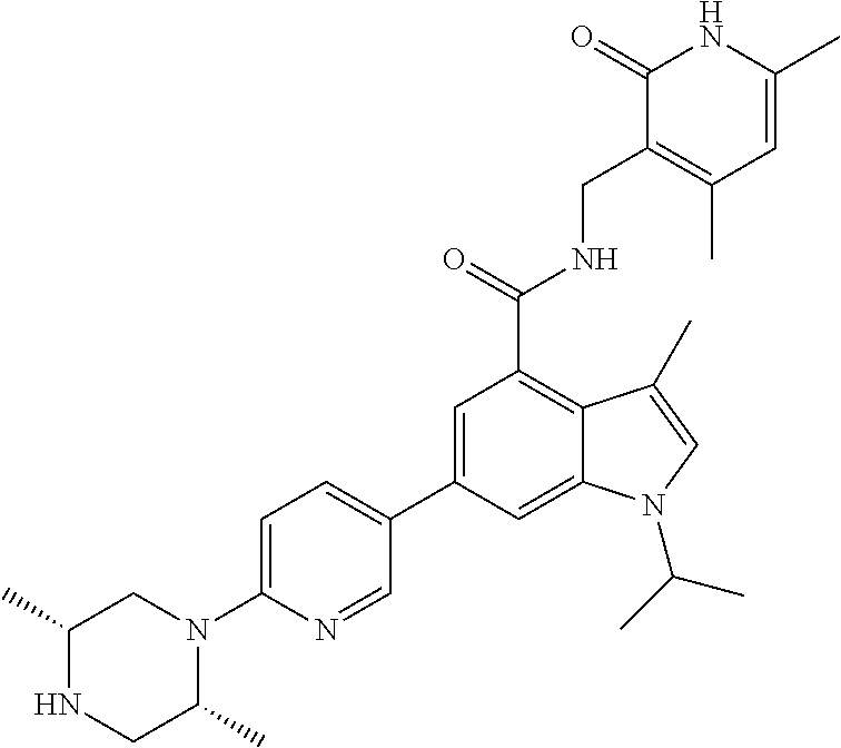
C1(C2=CC(C(=O)NCC3=C(C)C=C(C)NC3=O)=C3C(=C2)N(C(C)C)C=C3C)=CC=C(N2CC(C)NCC2C)N=C1
